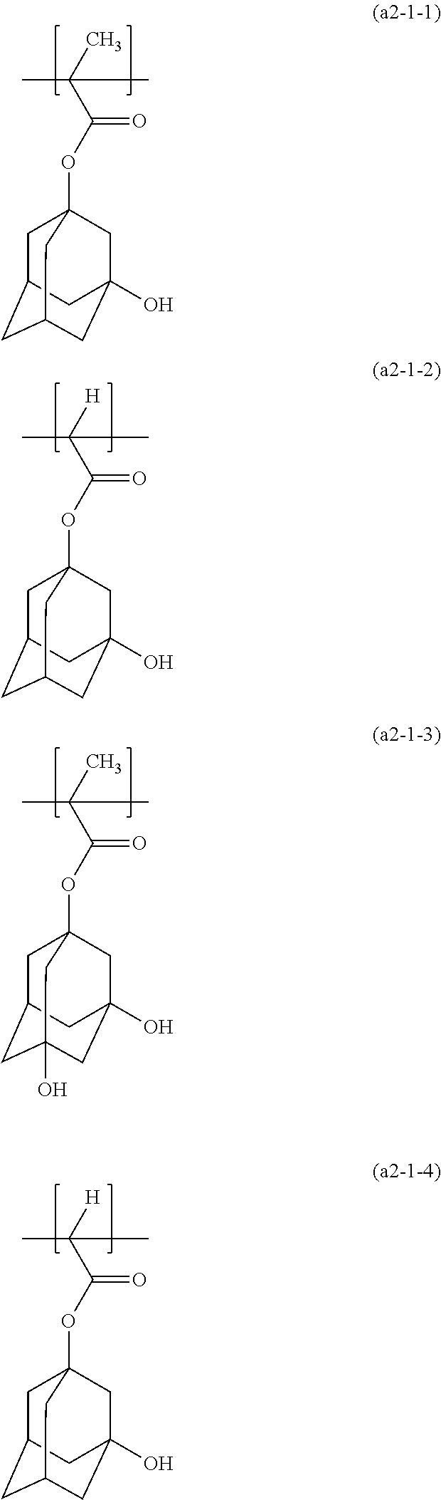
CC(C(OC12CC3CC(CC(O)(C1)C3)C2)=O)(C)C.[H]C(C(OC12CC3CC(CC(O)(C1)C3)C2)=O)(C)C.CC(C(OC12CC3CC(O)(CC(O)(C1)C3)C2)=O)(C)C.[H]C(C(OC12CC3CC(CC(O)(C1)C3)C2)=O)(C)C
